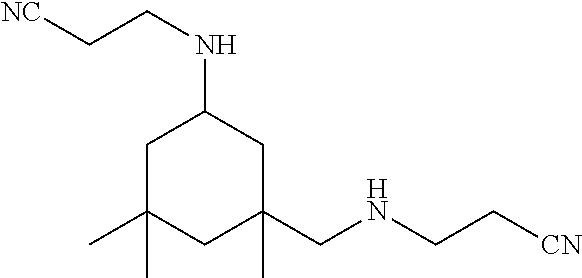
C1C(C)(C)CC(CNCC[CN])(C)CC1NCC[NC]
